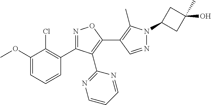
N1=CC(C2=C(C3=NC=CC=N3)C(C3=C(Cl)C(OC)=CC=C3)=NO2)=C(C)N1C1CC(O)(C)C1
